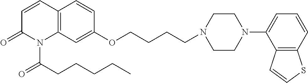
C12=C(C=C(OCCCCN3CCN(C4=CC=CC5=C4C=CS5)CC3)C=C1)N(C(CCCCC)=O)C(=O)C=C2
